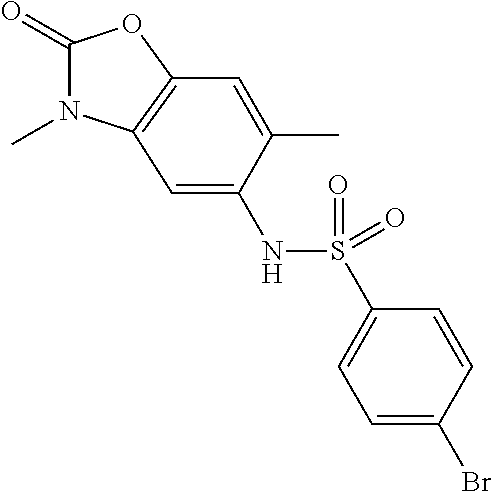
C1(=O)N(C)C2=C(O1)C=C(C)C(NS(C1=CC=C(Br)C=C1)(=O)=O)=C2
